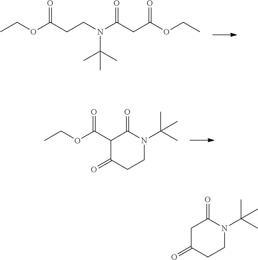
CCOC(CCN(C(C)(C)C)C(CC(OCC)=O)=O)=O.CCOC(C1C(=O)CCN(C(C)(C)C)C1=O)=O.C1C(=O)CCN(C(C)(C)C)C1=O
